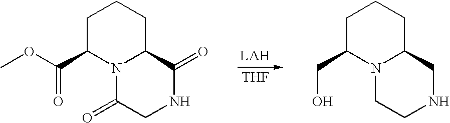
[THF].C1C(C(OC)=O)N2C(CC1)C(=O)NCC2=O.C1C(CO)N2C(CC1)CNCC2
